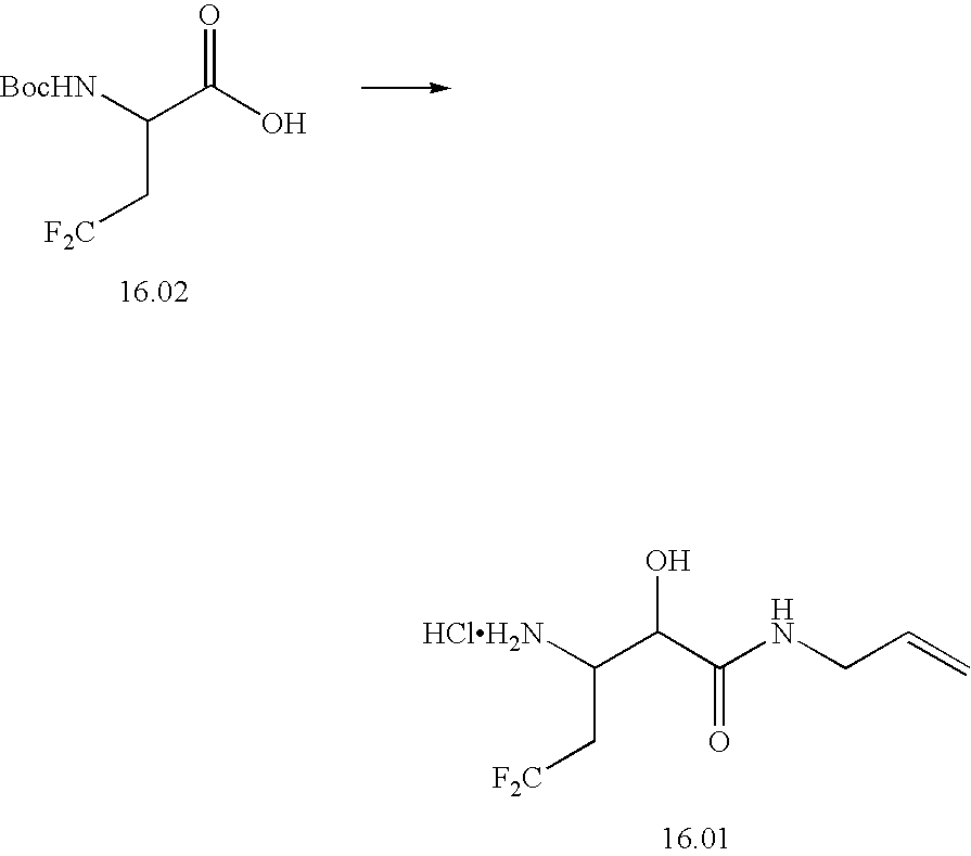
C(C[F2C])(C(C(=O)NCC=C)O)[HClH2N].C(C[F2C])(C(O)=O)[BocHN]
